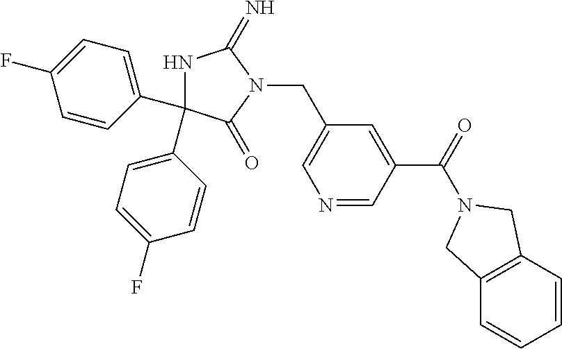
N1C(C2=CC=C(F)C=C2)(C2=CC=C(F)C=C2)C(=O)N(CC2=CN=CC(C(=O)N3CC4=C(C=CC=C4)C3)=C2)C1=N
